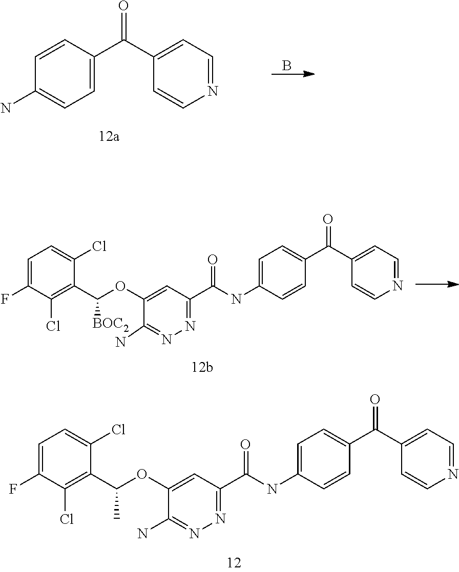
C1=C(F)C(Cl)=C(C(C)OC2=CC(C(NC3=CC=C(C(C4=CC=NC=C4)=O)C=C3)=O)=NN=C2N)C(Cl)=C1.B.C1=CC(C(C2=CC=NC=C2)=O)=CC=C1N.C1=C(F)C(Cl)=C(C([BOC2])OC2=CC(C(NC3=CC=C(C(C4=CC=NC=C4)=O)C=C3)=O)=NN=C2N)C(Cl)=C1
